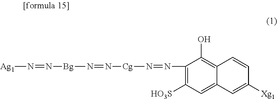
C1(N=N[Cg]N=N[Bg]N=N[Ag1])=C([HO3S])C=C2C(=C1O)C=CC([Xg1])=C2
